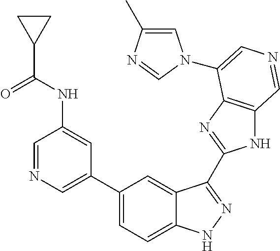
C1(C2=CN=CC(NC(C3CC3)=O)=C2)=CC=C2C(=C1)C(C1=NC3=C(N1)C=NC=C3N1C=C(C)N=C1)=NN2
